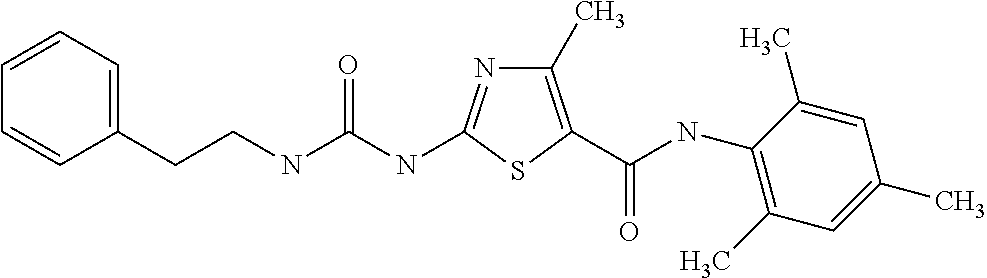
C1(C)=C(C(NC2=C(C)C=C(C)C=C2C)=O)SC(NC(NCCC2=CC=CC=C2)=O)=N1
